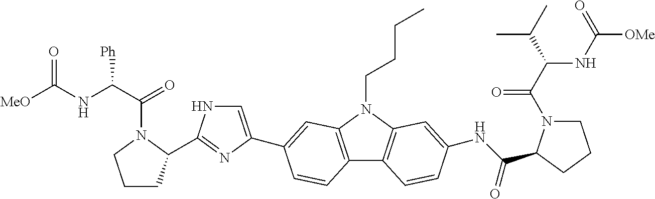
C1CC(C2=NC(C3=CC4=C(C5=C(N4CCCC)C=C(NC(=O)C4N(C(C(C(C)C)NC([OMe])=O)=O)CCC4)C=C5)C=C3)=CN2)N(C(C(NC([MeO])=O)[Ph])=O)C1
